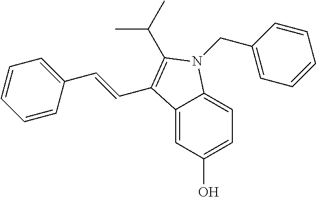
C1(C=CC2=C(C(C)C)N(CC3=CC=CC=C3)C3=CC=C(O)C=C32)=CC=CC=C1
